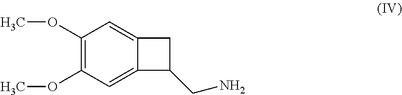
C1(OC)=C(OC)C=C2C(=C1)CC2CN
